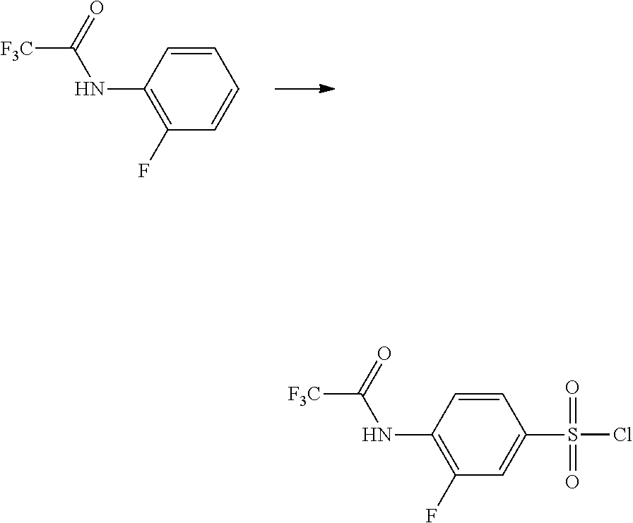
C1(F)=C(NC(=O)[F3C])C=CC=C1.C1(F)=C(NC(=O)[F3C])C=CC(S(Cl)(=O)=O)=C1
